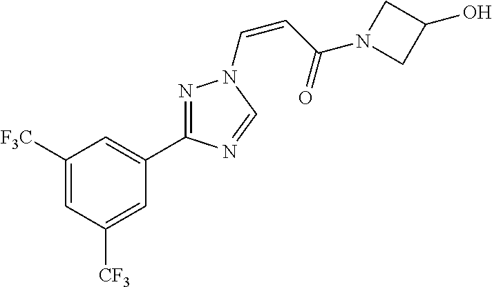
C1([F3C])=CC([CF3])=CC(C2=NN(C=CC(N3CC(O)C3)=O)C=N2)=C1
